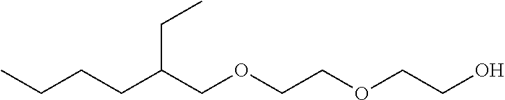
O(CCO)CCOCC(CCCC)CC
